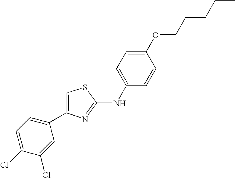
C1=C(NC2=NC(C3=CC=C(Cl)C(Cl)=C3)=CS2)C=CC(OCCCCC)=C1
